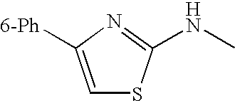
N(C)C1=NC([6-Ph])=CS1
